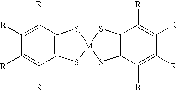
C12=C(C([R])=C([R])C([R])=C1[R])S[M]1(S2)SC2=C(C([R])=C([R])C([R])=C2[R])S1
